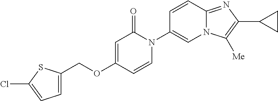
C1(COC2=CC(=O)N(C3=CN4C(=NC(C5CC5)=C4[Me])C=C3)C=C2)=CC=C(Cl)S1
